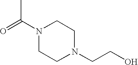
O=C(N1CCN(CCO)CC1)C
